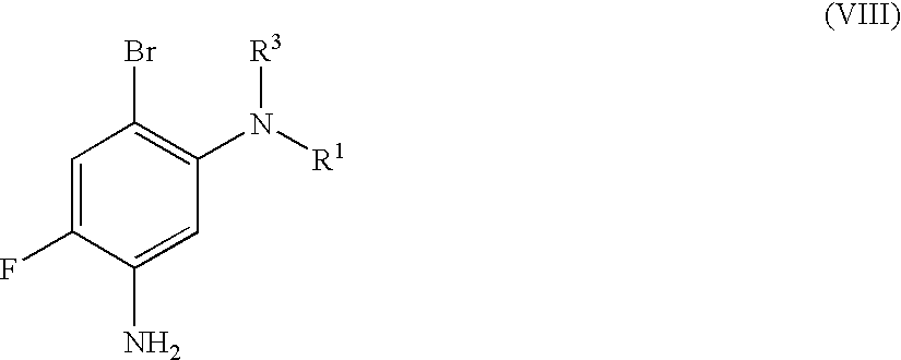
C1=C(F)C(N)=CC(N([R1])[R3])=C1Br
